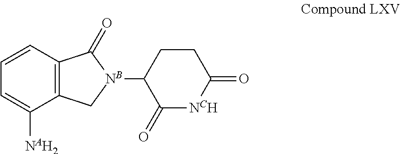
C12=C(C=CC=C1[NAH2])C(=O)[NB](C1C(=O)[NCH]C(=O)CC1)C2
